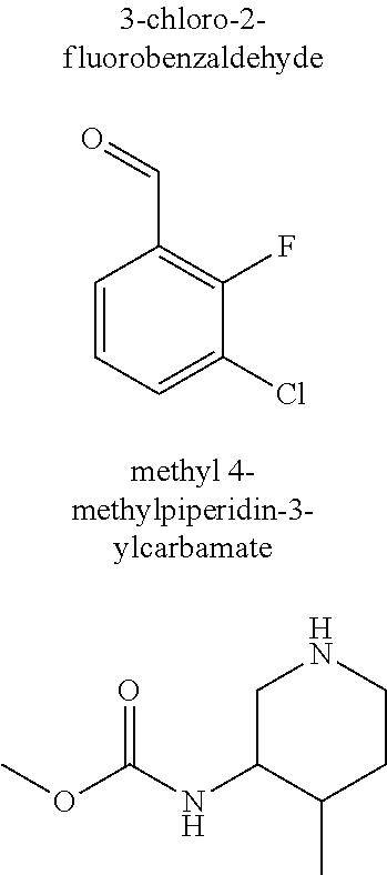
C1=CC=C(Cl)C(F)=C1C=O.COC(=O)NC1C(C)CCNC1
